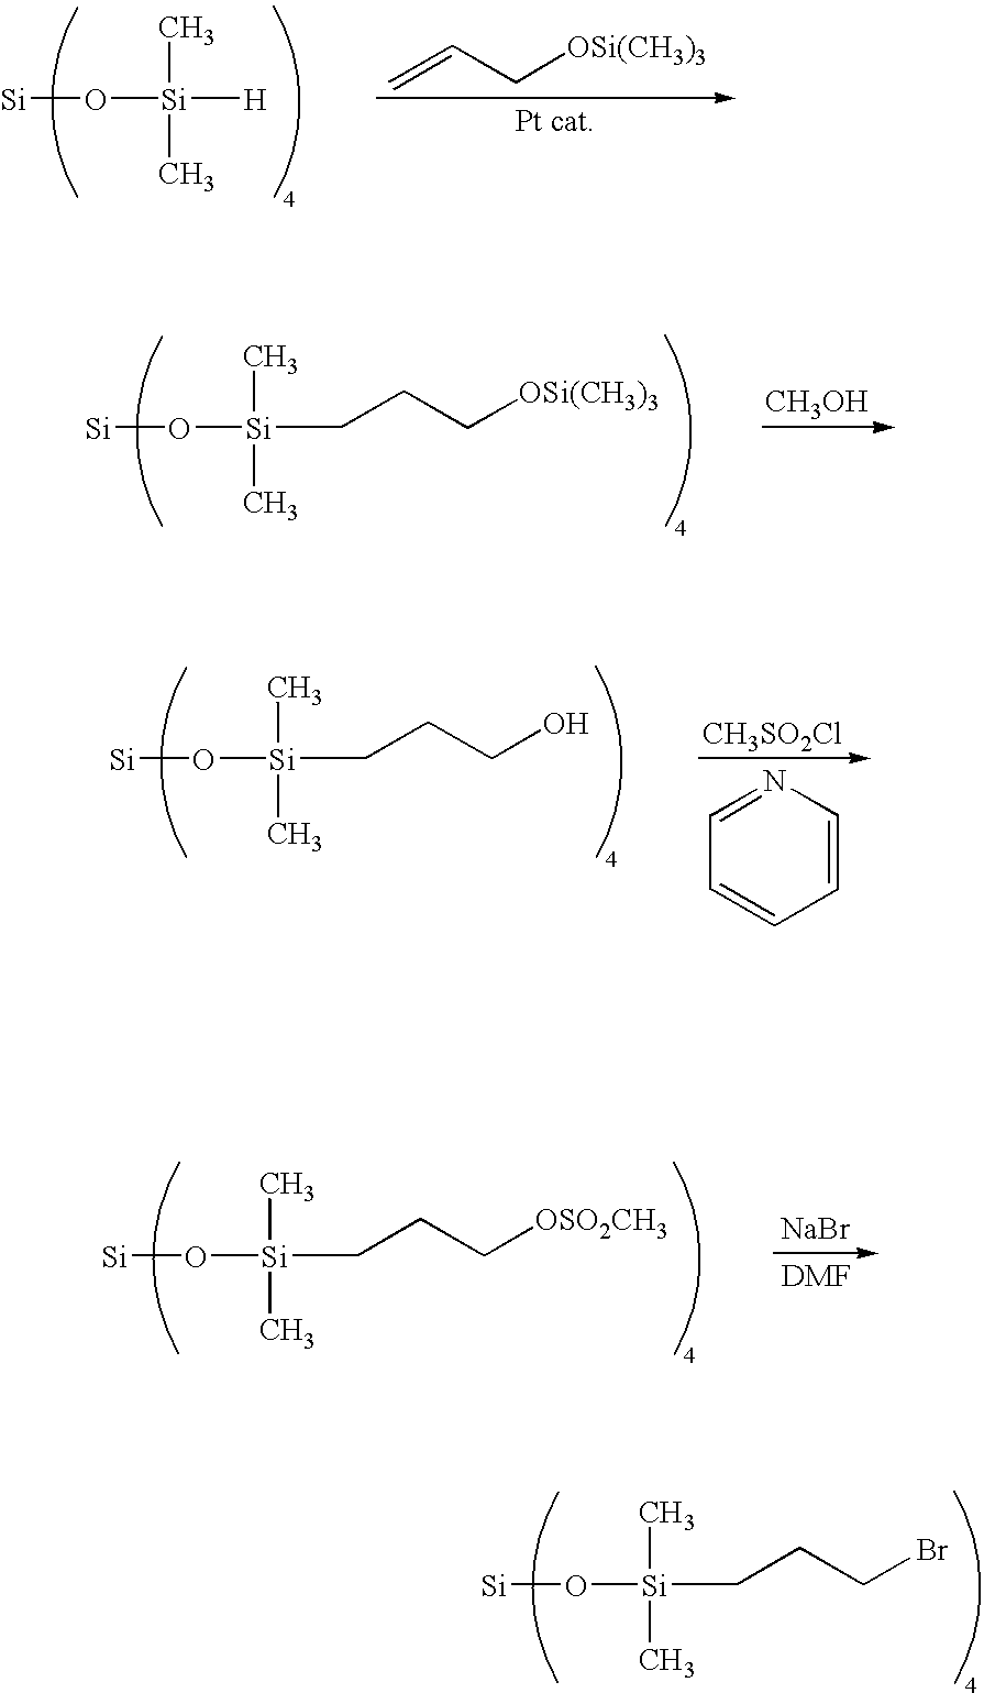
C=CC[OSi(CH3)3].[Si]O[Si]([H])(C)C.[Si]O[Si](CCC[OSi(CH3)3])(C)C.[CH3OH].C1=NC=CC=C1.[CH3SO2Cl].[Si]O[Si](CCCO)(C)C.[NaBr].[Si]O[Si](CCC[OSO2CH3])(C)C.[Si]O[Si](CCCBr)(C)C
